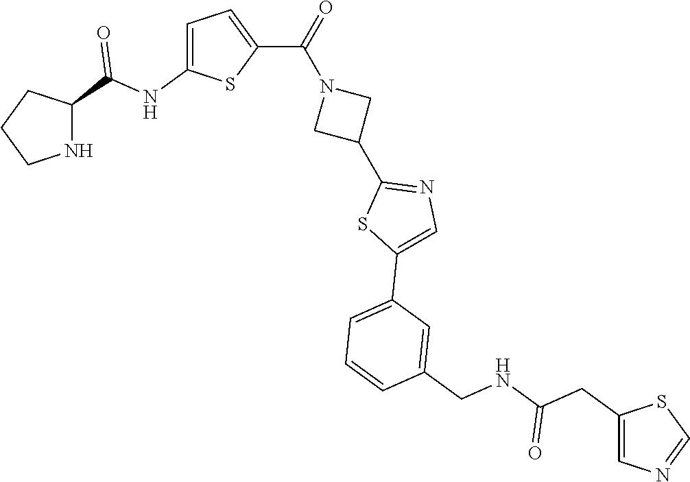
C1CNC(C(NC2=CC=C(C(=O)N3CC(C4=NC=C(C5=CC=CC(CNC(CC6=CN=CS6)=O)=C5)S4)C3)S2)=O)C1
